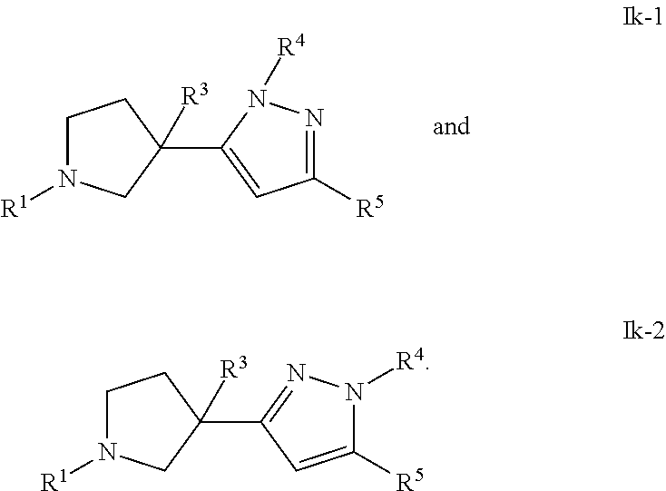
C1(C2=CC([R5])=NN2[R4])([R3])CCN([R1])C1.C1(C2=NN([R4])C([R5])=C2)([R3])CCN([R1])C1
